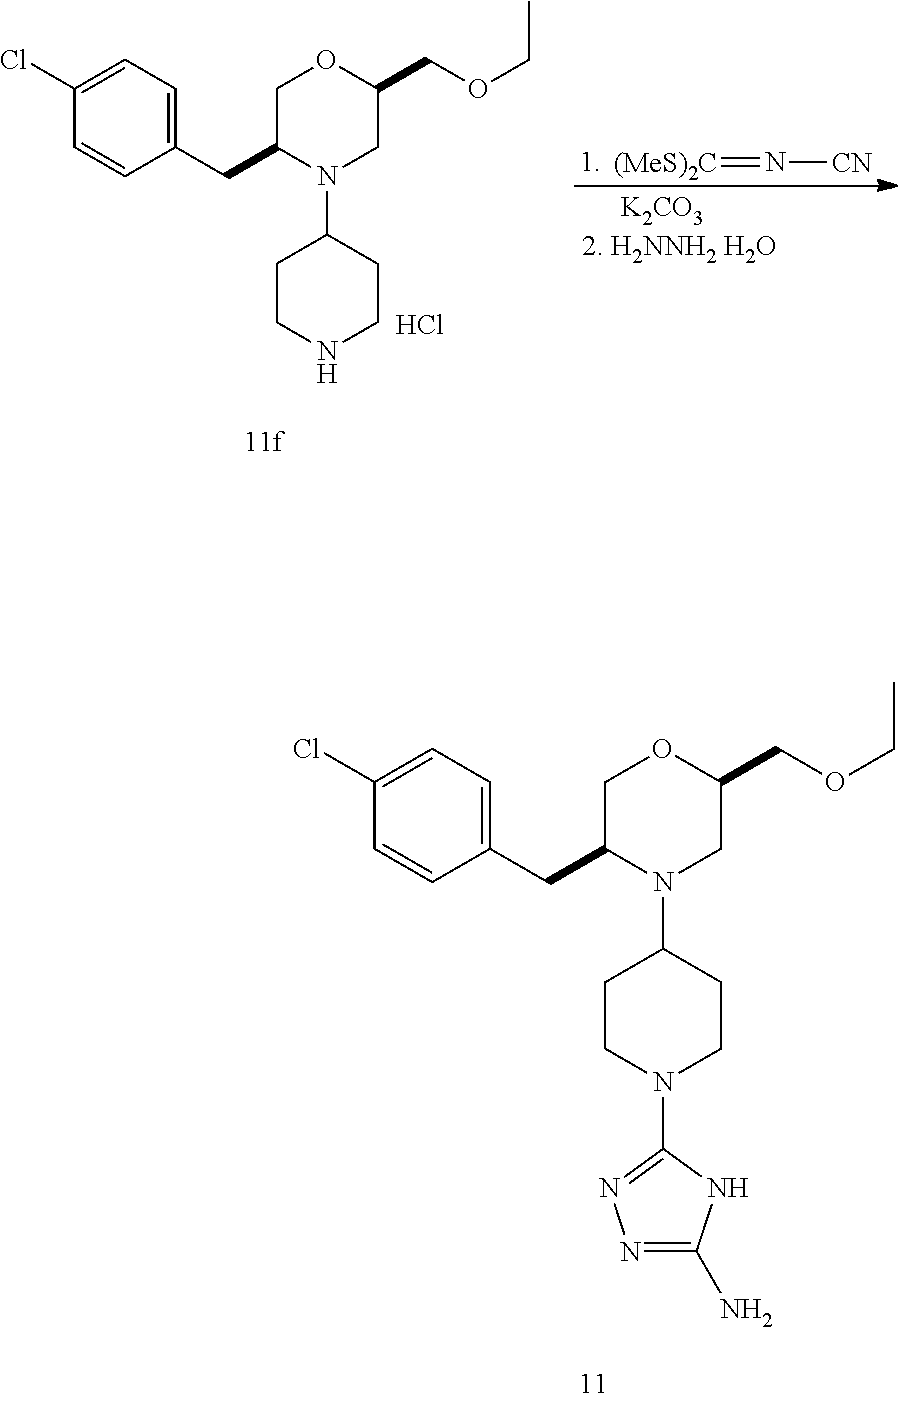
[(MeS)2C]=N[CN].[K2CO3].C1(Cl)=CC=C(CC2N(C3CCNCC3)CC(COCC)OC2)C=C1.Cl.C1(Cl)=CC=C(CC2N(C3CCN(C4=NN=C(N)N4)CC3)CC(COCC)OC2)C=C1
